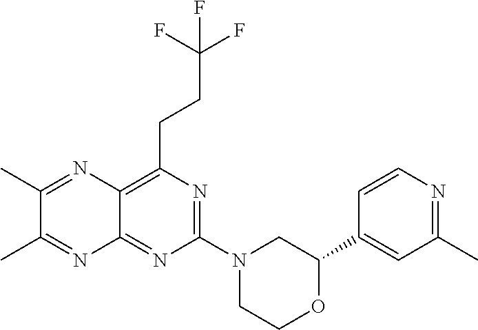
N1=C(N2CC(C3=CC(C)=NC=C3)OCC2)N=C2C(=C1CCC(F)(F)F)N=C(C)C(C)=N2
